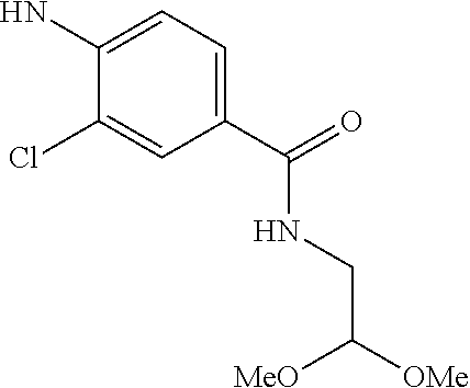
C1(C(=O)NCC([OMe])[MeO])=CC=C(N)C(Cl)=C1
